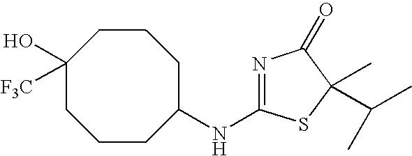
C1(NC2=NC(=O)C(C)(C(C)C)S2)CCCC(O)([F3C])CCC1
